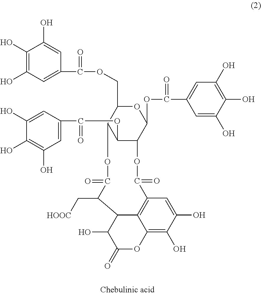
C1(O)=C(O)C=C(C(=O)OCC2C3C(OC(C4=CC(O)=C(O)C(O)=C4)=O)C(C(OC(C4=CC(O)=C(O)C(O)=C4)=O)O2)OC(=O)C2=C4C(=C(O)C(O)=C2)OC(=O)C(O)C4C(C[HOOC])C(=O)O3)C=C1O
